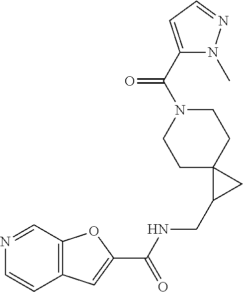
C12=C(C=NC=C1)OC(C(NCC1CC13CCN(C(C1=CC=NN1C)=O)CC3)=O)=C2
